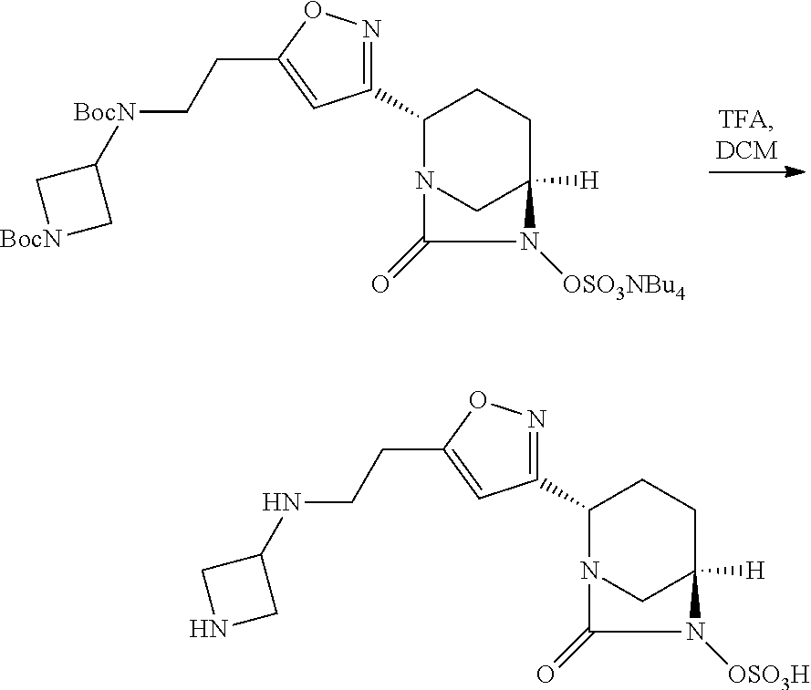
C(C[BocN]C1C[BocN]C1)C1=CC(C2N3CC([H])(CC2)N([OSO3NBu4])C3=O)=NO1.C(CNC1CNC1)C1=CC(C2N3CC([H])(CC2)N([OSO3H])C3=O)=NO1
